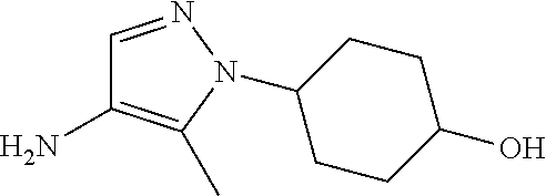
C1=NN(C2CCC(O)CC2)C(C)=C1N
